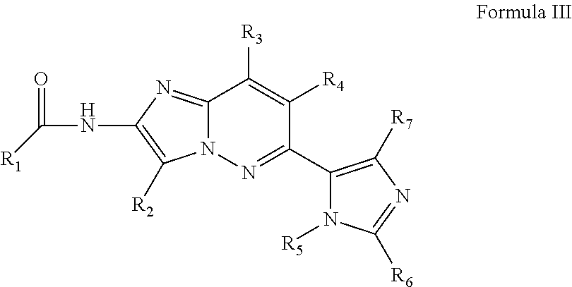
C12=NC(NC(=O)[R1])=C([R2])N1N=C(C1=C([R7])N=C([R6])N1[R5])C([R4])=C2[R3]
